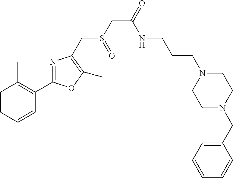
C1=CC=CC(C2=NC(CS(CC(=O)NCCCN3CCN(CC4=CC=CC=C4)CC3)=O)=C(C)O2)=C1C
